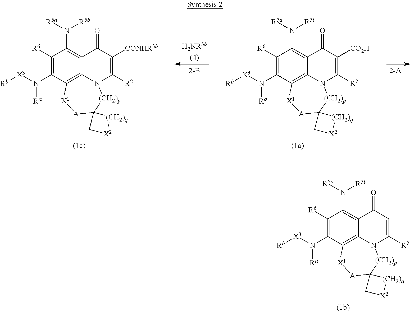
C1([R6])=C(N([X3][Rb])[Ra])C2=C3C(=C1N([R5a])[R5b])C(=O)C([CONHR3b])=C([R2])N3[(CH2)p]C1([A][X1]2)C[X2][(CH2)q]1.C1([R6])=C(N([X3][Rb])[Ra])C2=C3C(=C1N([R5a])[R5b])C(=O)C([CO2H])=C([R2])N3[(CH2)p]C1([A][X1]2)C[X2][(CH2)q]1.C1([R6])=C(N([X3][Rb])[Ra])C2=C3C(=C1N([R5a])[R5b])C(=O)C=C([R2])N3[(CH2)p]C1([A][X1]2)C[X2][(CH2)q]1
